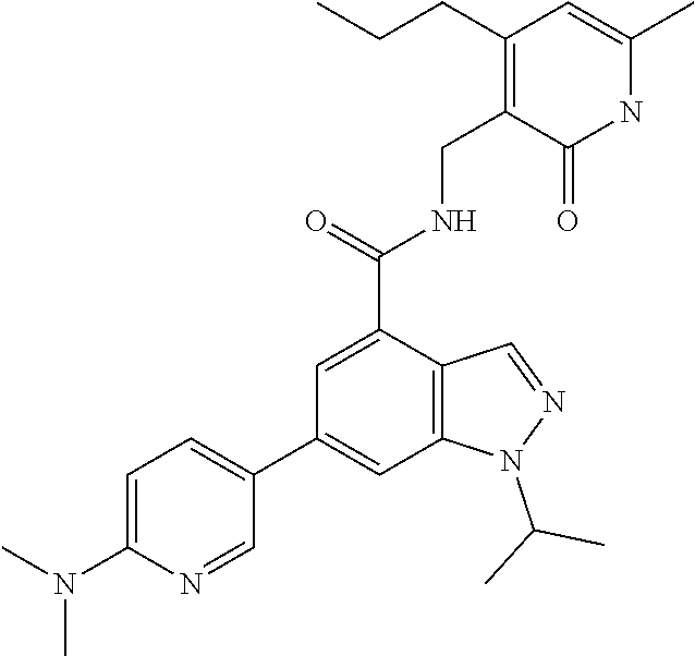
N(C1=CC=C(C2=CC3=C(C(C(=O)NCC4=C(CCC)C=C(C)NC4=O)=C2)C=NN3C(C)C)C=N1)(C)C
